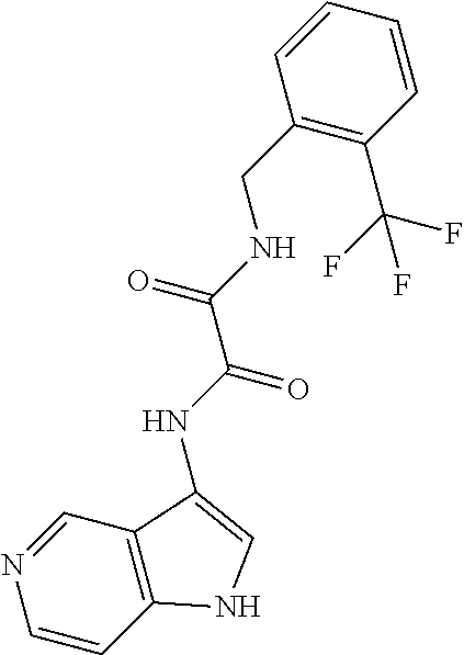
C1=CC=CC(CNC(C(NC2=CNC3=C2C=NC=C3)=O)=O)=C1C(F)(F)F
